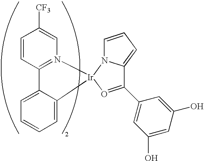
C1=CC2=N(C=C1[CF3])[Ir]1(C3=CC=CC=C23)N2C=CC=C2C(C2=CC(O)=CC(O)=C2)=O1
